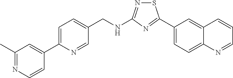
C1(C2=NC(NCC3=CC=C(C4=CC(C)=NC=C4)N=C3)=NS2)=CC=C2C(=C1)C=CC=N2
